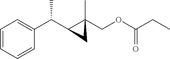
C1=CC=CC(C(C2C(C)(COC(CC)=O)C2)C)=C1
